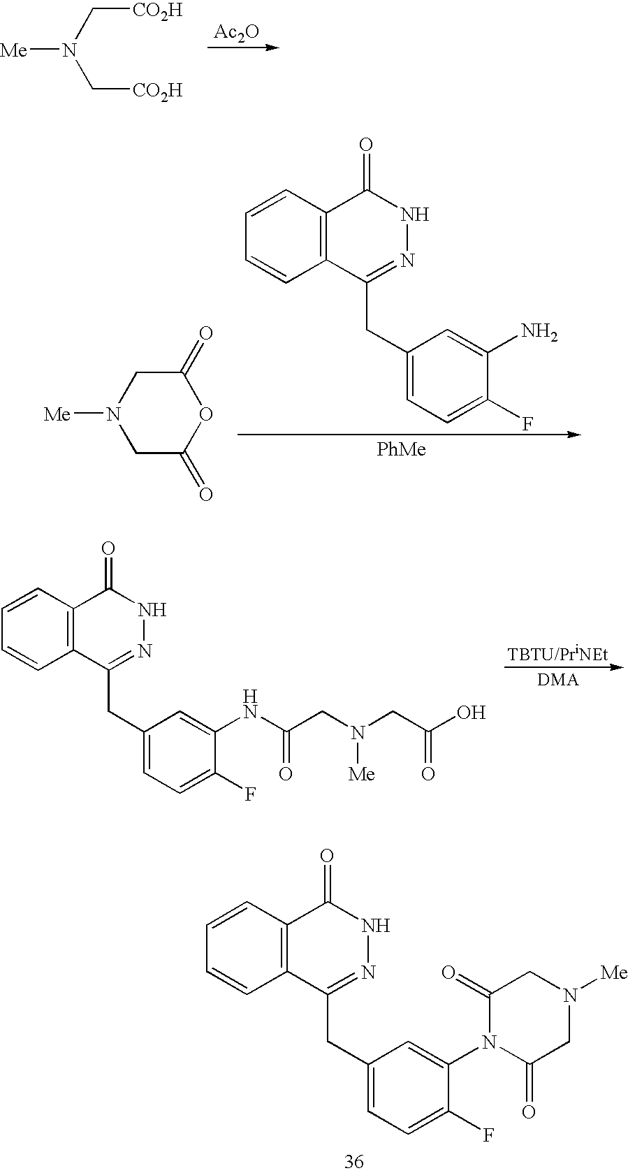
[Me]N(C[CO2H])C[CO2H].[Ac2O].C1C(=O)OC(=O)CN1[Me].C12=C(C=CC=C1)C(=O)NN=C2CC1=CC=C(F)C(N)=C1.[PhMe].C12=C(C=CC=C1)C(=O)NN=C2CC1=CC=C(F)C(NC(CN(CC(O)=O)[Me])=O)=C1.C12=C(C=CC=C1)C(=O)NN=C2CC1=CC=C(F)C(N2C(=O)CN([Me])CC2=O)=C1
